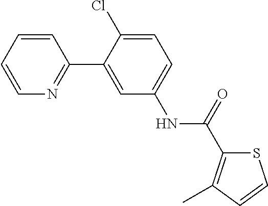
C1(C(NC2=CC=C(Cl)C(C3=NC=CC=C3)=C2)=O)=C(C)C=CS1
